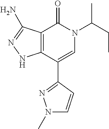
C12=C(C(C3=NN(C)C=C3)=CN(C(CC)C)C1=O)NN=C2N
